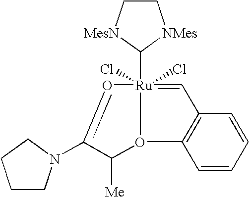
[Ru]12(Cl)(C3[MesN]CC[NMes]3)(Cl)=CC3=C(C=CC=C3)O1C([Me])C(N1CCCC1)=O2
